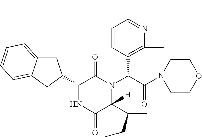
C1=CC(C(N2C(C(C)CC)([H])C(=O)NC(C3CC4=CC=CC=C4C3)C2=O)C(=O)N2CCOCC2)=C(C)N=C1C
